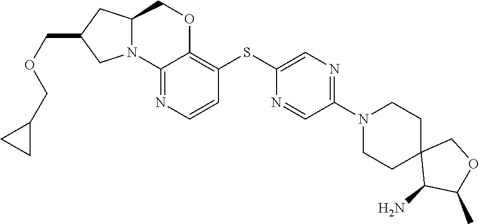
C1(N)C(C)OCC12CCN(C1=NC=C(SC3=C4OCC5CC(COCC6CC6)CN5C4=NC=C3)N=C1)CC2
